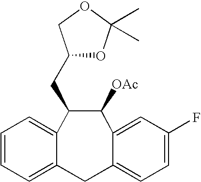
C1=CC=C2C(=C1)C(CC1OC(C)(C)OC1)C([OAc])C1=CC(F)=CC=C1C2
